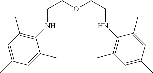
C(COCCNC1=C(C)C=C(C)C=C1C)NC1=C(C)C=C(C)C=C1C
